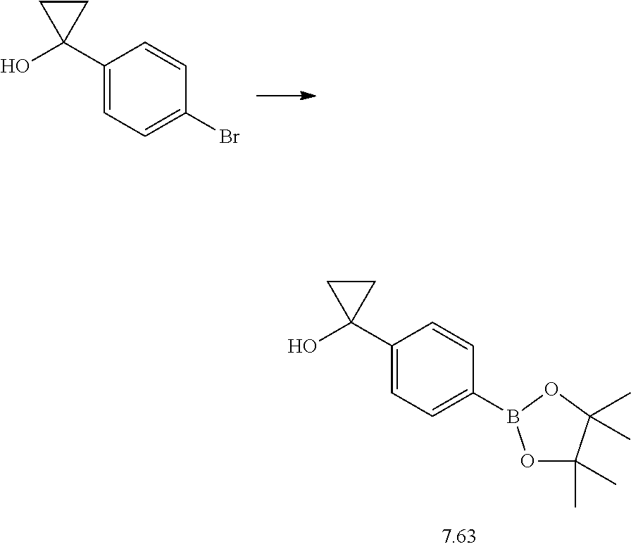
C1(C2(O)CC2)=CC=C(B2OC(C)(C)C(C)(C)O2)C=C1.OC1(C2=CC=C(Br)C=C2)CC1
